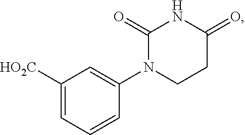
C1([HO2C])=CC=CC(N2CCC(=O)NC2=O)=C1
